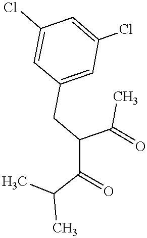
C(C(C(C(C)C)=O)CC1=CC(Cl)=CC(Cl)=C1)(C)=O
